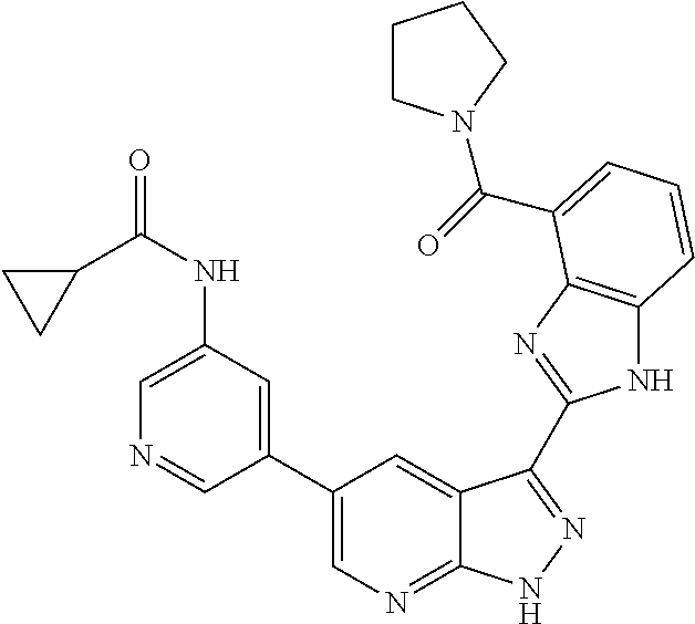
C1(C2=CN=C3C(=C2)C(C2=NC4=C(N2)C=CC=C4C(=O)N2CCCC2)=NN3)=CC(NC(C2CC2)=O)=CN=C1
